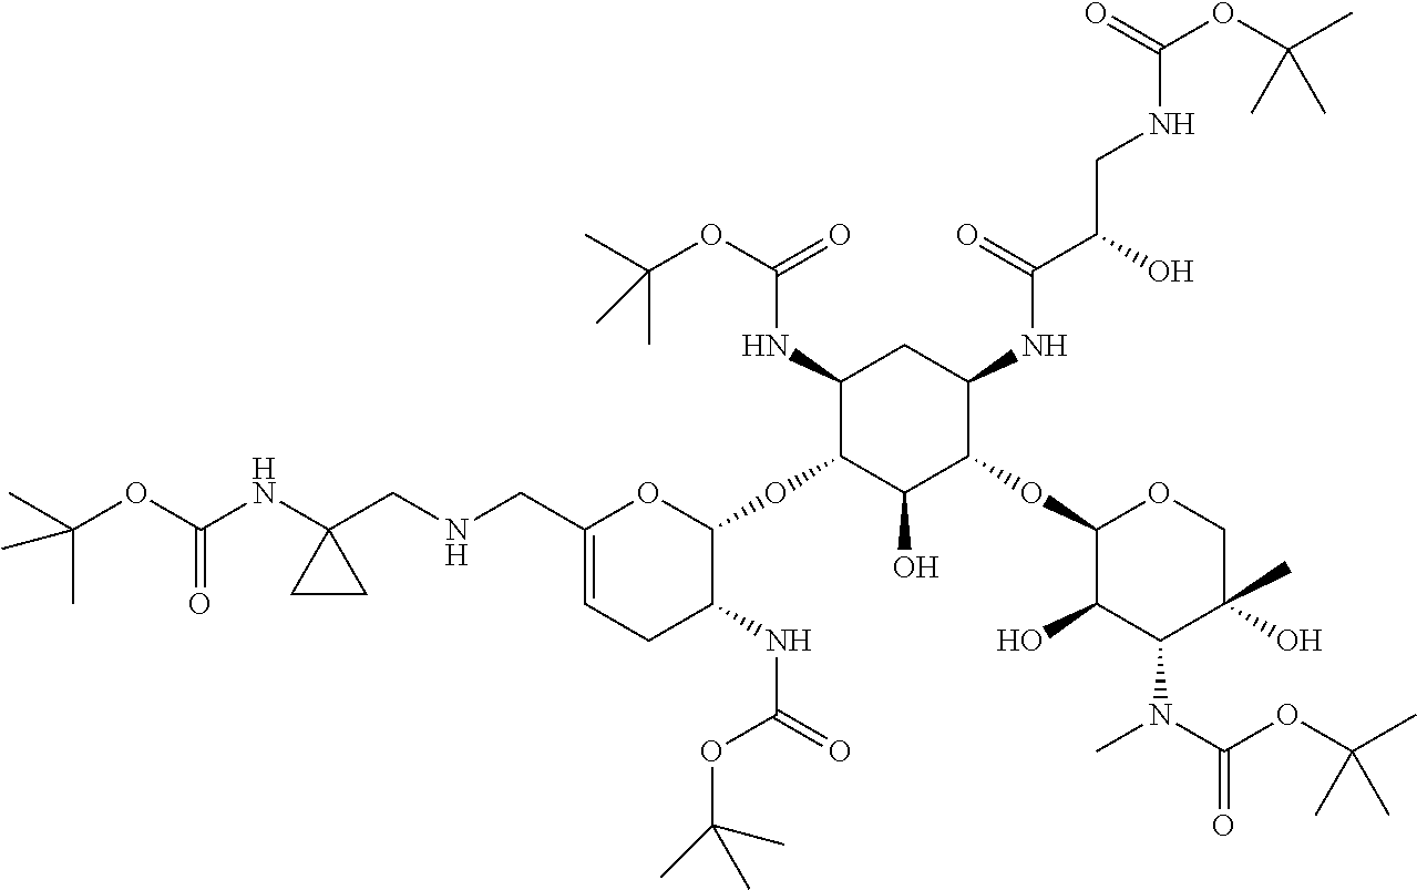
C1(CNCC2(NC(OC(C)(C)C)=O)CC2)=CCC(NC(=O)OC(C)(C)C)C(OC2C(O)C(OC3C(O)C(N(C)C(OC(C)(C)C)=O)C(C)(O)CO3)C(NC(C(O)CNC(OC(C)(C)C)=O)=O)CC2NC(OC(C)(C)C)=O)O1
